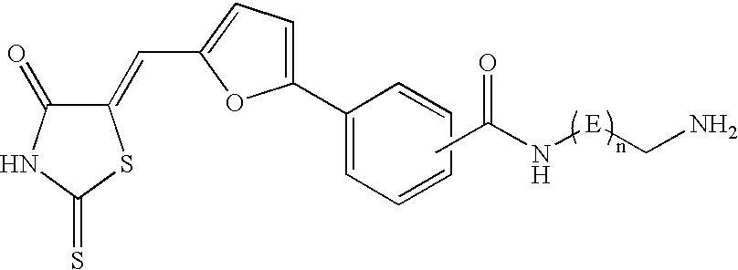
CC(N[E]CN)=O.C1(=O)C(=CC2=CC=C(C3=CC=CC=C3)O2)SC(=S)N1
